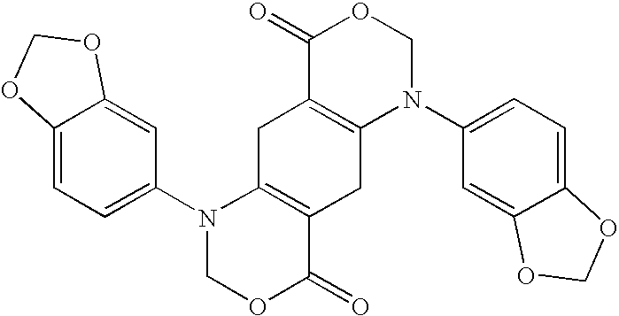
C12=CC=C(N3COC(=O)C4=C3CC3=C(C4)N(C4=CC=C5C(=C4)OCO5)COC3=O)C=C1OCO2
